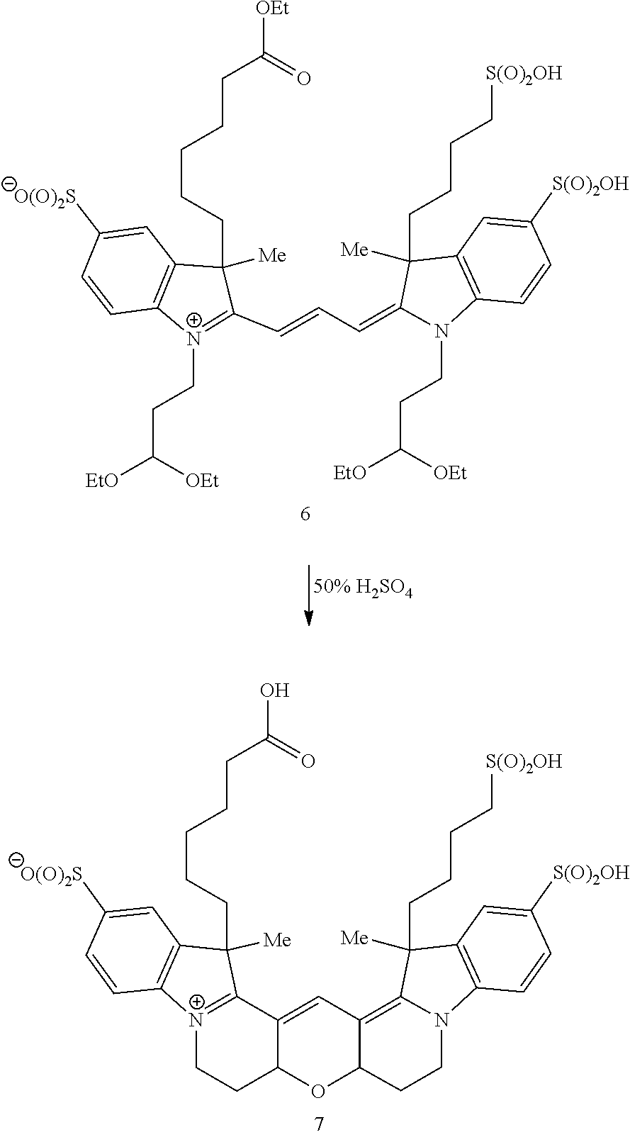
C1([S(O)2OH])=CC2=C(C=C1)N1CCC3C(=C1C2(CCCC[S(O)2OH])[Me])C=C1C(O3)CC[N+]2=C1C([Me])(CCCCCC(O)=O)C1=C2C=CC([O(O)2S])=C1.C1=C([O(O)2S])C=CC2=C1C(CCCCCC([OEt])=O)([Me])C(C=CC=C1C(CCCC[S(O)2OH])([Me])C3=C(C=CC([S(O)2OH])=C3)N1CCC([EtO])[OEt])=[N+]2CCC([EtO])[OEt]
